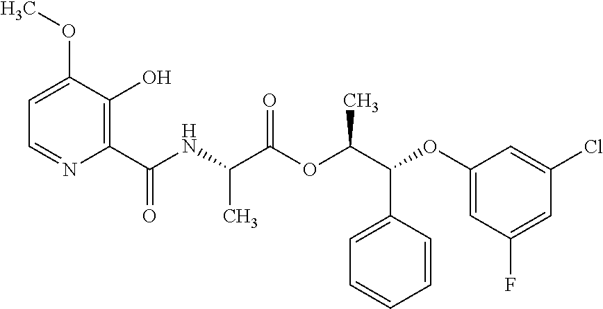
N(C(C(OC(C(OC1=CC(F)=CC(Cl)=C1)C1=CC=CC=C1)C)=O)C)C(C1=C(O)C(OC)=CC=N1)=O
